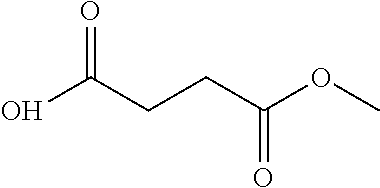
OC(CCC(OC)=O)=O
